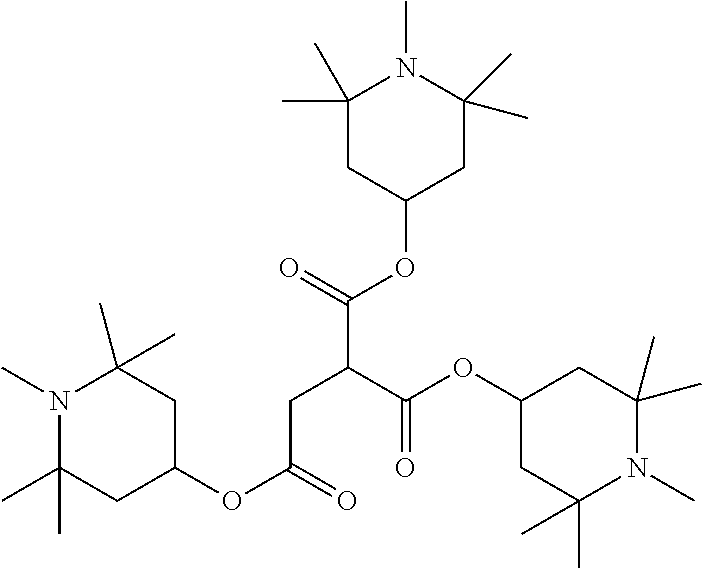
N1(C)C(C)(C)CC(OC(=O)CC(C(=O)OC2CC(C)(C)N(C)C(C)(C)C2)C(OC2CC(C)(C)N(C)C(C)(C)C2)=O)CC1(C)C
